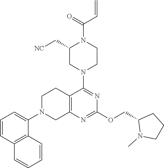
C1(C[NC])CN(C2=NC(OCC3N(C)CCC3)=NC3=C2CCN(C2=CC=CC4=C2C=CC=C4)C3)CCN1C(=O)C=C
